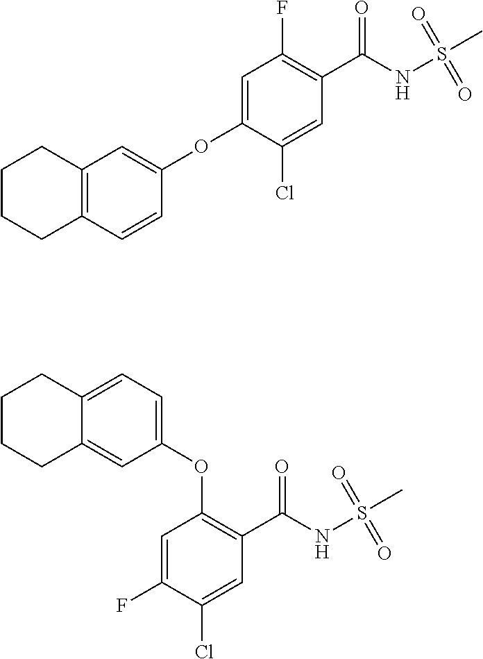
C1(F)=C(C(NS(C)(=O)=O)=O)C=C(Cl)C(OC2=CC3=C(C=C2)CCCC3)=C1.C1(OC2=CC=C3C(=C2)CCCC3)=C(C(NS(C)(=O)=O)=O)C=C(Cl)C(F)=C1
